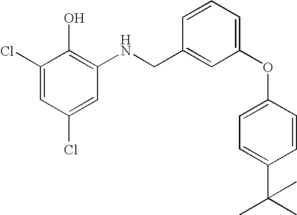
ClC1=CC(NCC2=CC(OC3=CC=C(C(C)(C)C)C=C3)=CC=C2)=C(O)C(Cl)=C1
